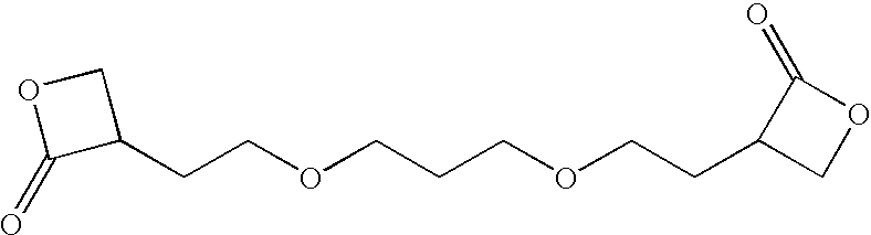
C1(=O)C(CCOCCCOCCC2COC2=O)CO1
